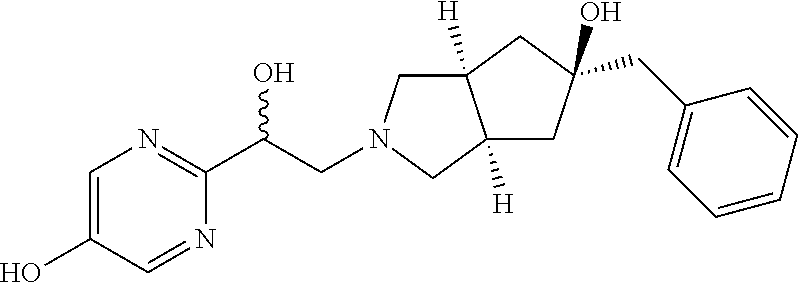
C1=C(O)C=NC(C(CN2CC3([H])C([H])(C2)CC(CC2=CC=CC=C2)(O)C3)O)=N1
